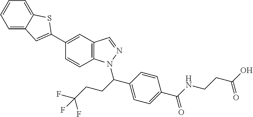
C1(C2=CC3=CC=CC=C3S2)=CC2=C(C=C1)N(C(C1=CC=C(C(NCCC(O)=O)=O)C=C1)CCC(F)(F)F)N=C2
